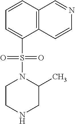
C12=C(C=CC=C1S(=O)(=O)N1CCNCC1C)C=NC=C2
